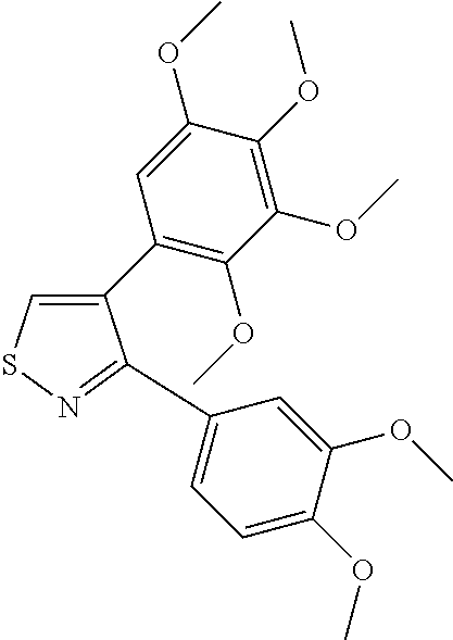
C1(C2=C(OC)C(OC)=C(OC)C(OC)=C2)=CSN=C1C1=CC=C(OC)C(OC)=C1
